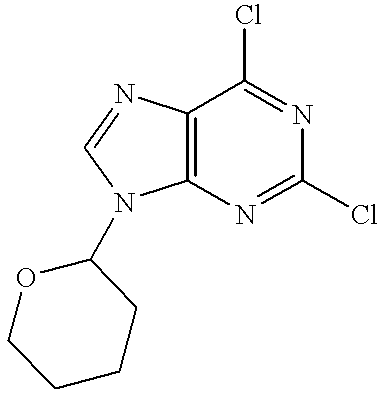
C12=C(N=CN1C1OCCCC1)C(Cl)=NC(Cl)=N2
